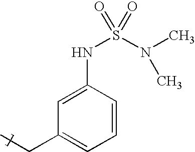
C1=C(NS(N(C)C)(=O)=O)C=CC=C1CC
